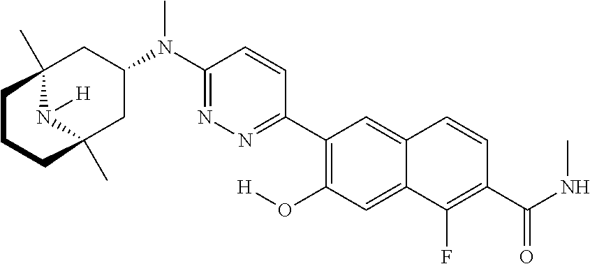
C12(C)N([H])C(C)(CC(N(C3=NN=C(C4=C(O[H])C=C5C(=C4)C=CC(C(NC)=O)=C5F)C=C3)C)C1)CCC2
